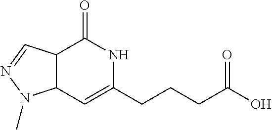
C12C(C=C(CCCC(O)=O)NC1=O)N(C)N=C2
